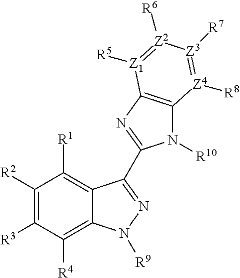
C1([R2])=C([R3])C([R4])=C2C(=C1[R1])C(C1=NC3=C(N1[R10])[Z4]([R8])=[Z3]([R7])[Z2]([R6])=[Z1]3[R5])=NN2[R9]
